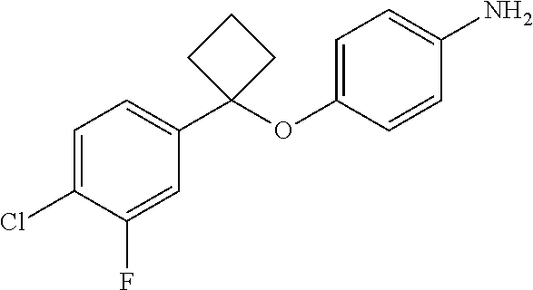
C1=C(Cl)C(F)=CC(C2(OC3=CC=C(N)C=C3)CCC2)=C1
